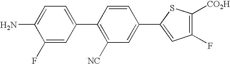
C1(F)=CC(C2=C([NC])C=C(C3=CC(F)=C([CO2H])S3)C=C2)=CC=C1N
